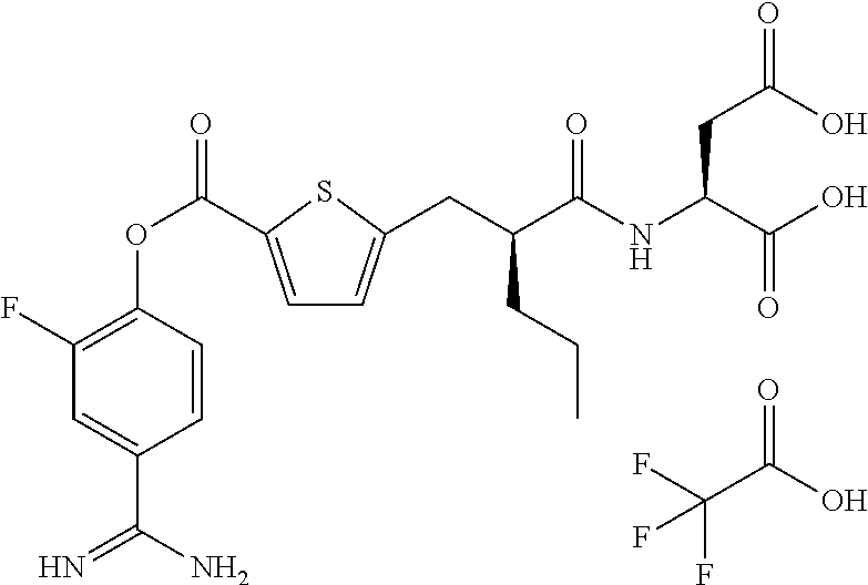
FC(C(O)=O)(F)F.C1=C(C(OC2=C(F)C=C(C(=N)N)C=C2)=O)SC(CC(C(NC(C(O)=O)CC(O)=O)=O)CCC)=C1
